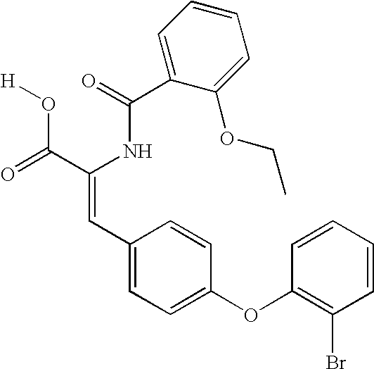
C(=O)(NC(C(=O)O[H])=CC1=CC=C(OC2=C(Br)C=CC=C2)C=C1)C1=CC=CC=C1OCC
